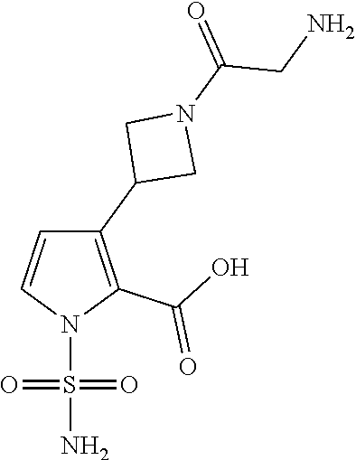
C1(C2CN(C(CN)=O)C2)=C(C(O)=O)N(S(N)(=O)=O)C=C1
